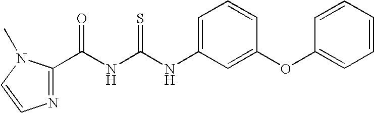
C(NC(NC1=CC=CC(OC2=CC=CC=C2)=C1)=S)(=O)C1=NC=CN1C
